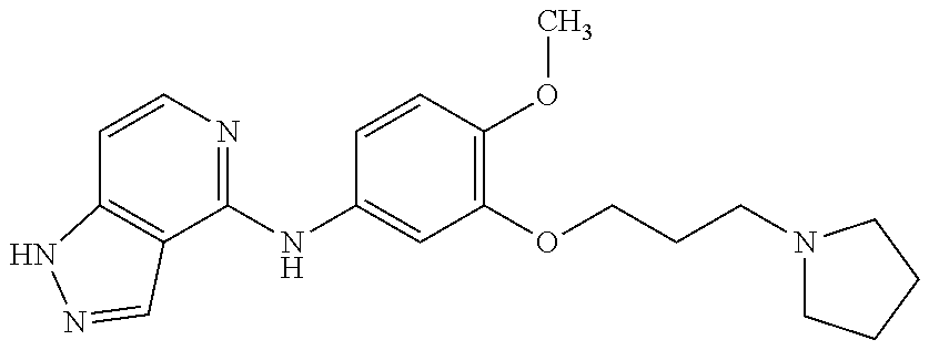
C1=CN=C(NC2=CC(OCCCN3CCCC3)=C(OC)C=C2)C2=C1NN=C2
